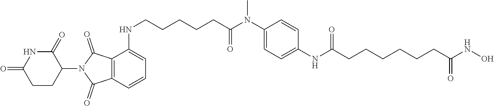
C1=C(NC(CCCCCCC(NO)=O)=O)C=CC(N(C)C(CCCCCNC2=CC=CC3=C2C(=O)N(C2C(=O)NC(=O)CC2)C3=O)=O)=C1
